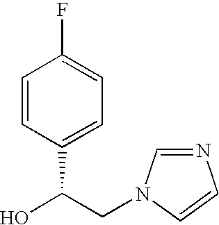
C1=CC(C(O)CN2C=NC=C2)=CC=C1F
